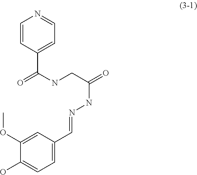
C1=C(C=NNC(=O)CNC(=O)C2=CC=NC=C2)C=C(OC)C(O)=C1
